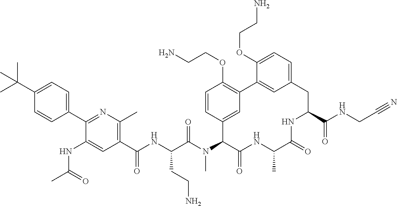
C(C(N(C1C(=O)NC(C)C(=O)NC(C(NCC#N)=O)CC2=CC=C(OCCN)C(=C2)C2=C(OCCN)C=CC1=C2)C)=O)(NC(C1=C(C)N=C(C2=CC=C(C(C)(C)C)C=C2)C(NC(C)=O)=C1)=O)CCN
